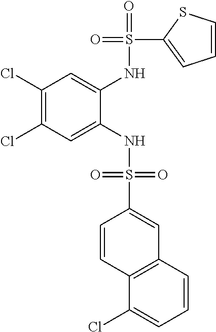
C1(Cl)=C(Cl)C=C(NS(=O)(=O)C2=CC3=C(C=C2)C(Cl)=CC=C3)C(NS(=O)(C2=CC=CS2)=O)=C1
